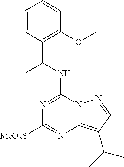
N(C1=NC([MeO2S])=NC2=C(C(C)C)C=NN12)C(C1=C(OC)C=CC=C1)C
